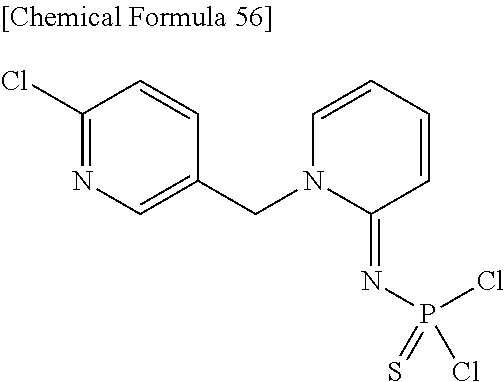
ClC1=NC=C(CN2C(=NP(Cl)(Cl)=S)C=CC=C2)C=C1
